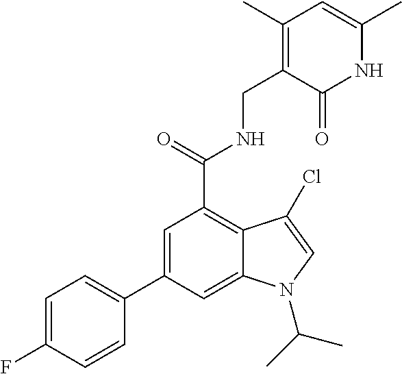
N1C(C)=CC(C)=C(CNC(C2=C3C(=CC(C4=CC=C(F)C=C4)=C2)N(C(C)C)C=C3Cl)=O)C1=O
